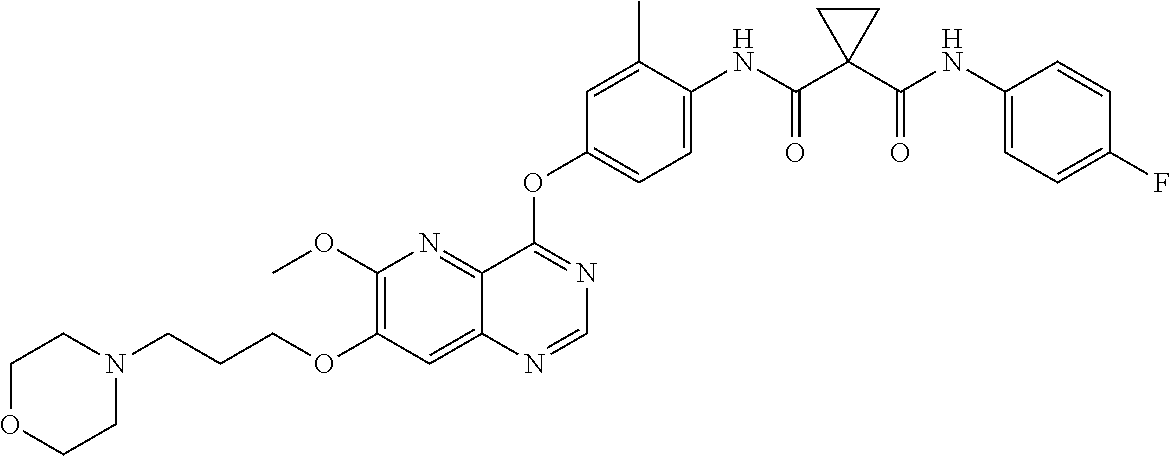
C12=NC(OC)=C(OCCCN3CCOCC3)C=C1N=CN=C2OC1=CC=C(NC(C2(C(NC3=CC=C(F)C=C3)=O)CC2)=O)C(C)=C1
